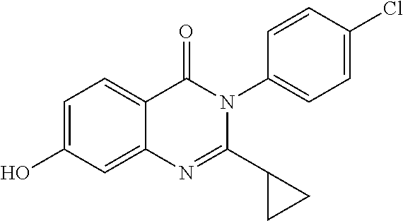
C1=C(O)C=C2C(=C1)C(=O)N(C1=CC=C(Cl)C=C1)C(C1CC1)=N2
